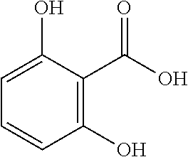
OC(C1=C(O)C=CC=C1O)=O
